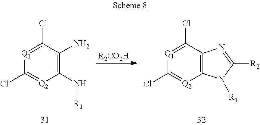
C1(N[R1])=C(N)C(Cl)=[Q1]C(Cl)=[Q2]1.C12=C(C(Cl)=[Q1]C(Cl)=[Q2]1)N=C([R2])N2[R1].[R2CO2H]
